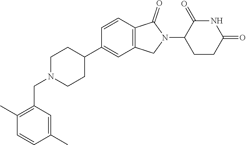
C1N(CC2=C(C)C=CC(C)=C2)CCC(C2=CC3=C(C=C2)C(=O)N(C2CCC(=O)NC2=O)C3)C1
